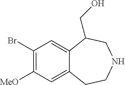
C1(Br)=C([MeO])C=C2C(=C1)C(CO)CNCC2
